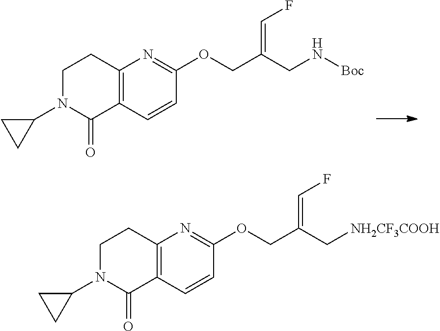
C12=C(C=CC(OCC(CN[Boc])=CF)=N1)C(=O)N(C1CC1)CC2.C12=C(C=CC(OCC(C[NH2CF3COOH])=CF)=N1)C(=O)N(C1CC1)CC2
